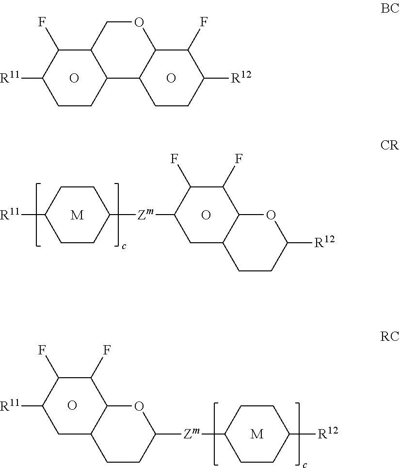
[R11]C1CCC2C(C1F)COC1C2CCC([R12])C1F.O.O.[R11]C1CCC([Zm]C2CC3C(C(F)C2F)OC([R12])CC3)CC1.[M].O.[M].O.C1([Zm]C2CCC3CC([R11])C(F)C(F)C3O2)CCC([R12])CC1
